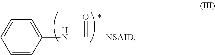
C1=CC(NC([NSAID])=O)=CC=C1
